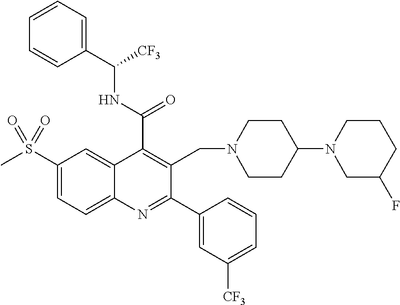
C1(C(=O)NC([CF3])C2=CC=CC=C2)=C(CN2CCC(N3CC(F)CCC3)CC2)C(C2=CC([CF3])=CC=C2)=NC2=CC=C(S(C)(=O)=O)C=C12
